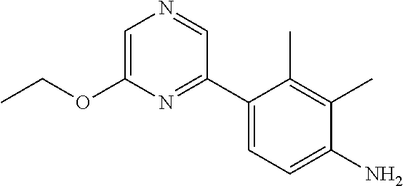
NC1=CC=C(C2=NC(OCC)=CN=C2)C(C)=C1C
